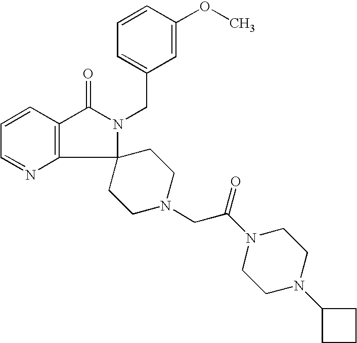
C1=CC=NC2=C1C(=O)N(CC1=CC=CC(OC)=C1)C21CCN(CC(N2CCN(C3CCC3)CC2)=O)CC1
